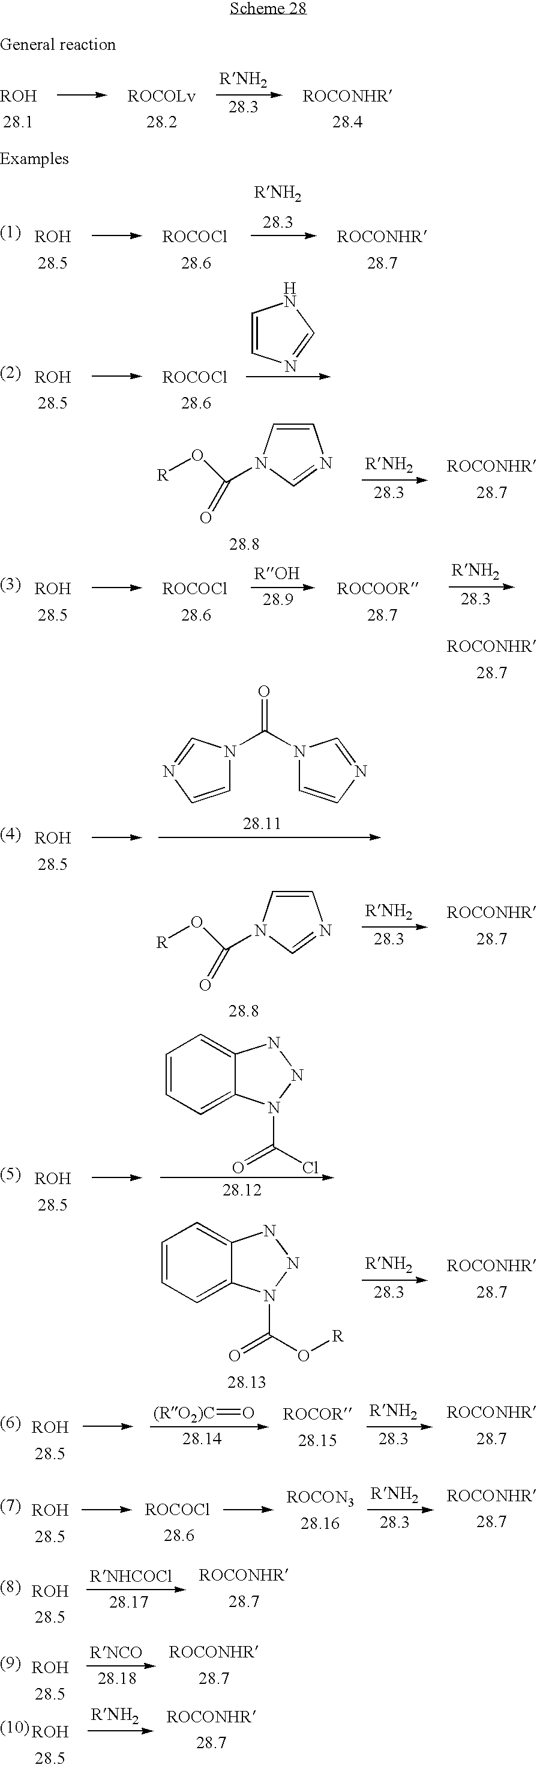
C1=CN=CN1.[R]OC(=O)N1C=CN=C1.C1=CN=CN1C(N1C=CN=C1)=O.[R]OC(=O)N1C=CN=C1.C1=CC=C2C(=C1)NNN2C(=O)Cl.C1=CC=C2C(=C1)NNN2C(=O)O[R].[(RO2)C]=O
